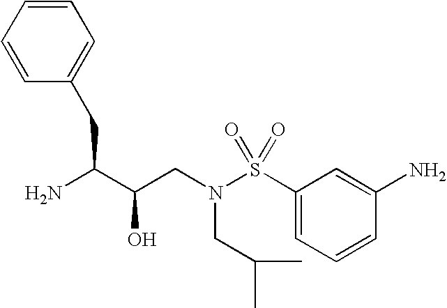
C1=CC(CC(N)C(CN(S(C2=CC=CC(N)=C2)(=O)=O)CC(C)C)O)=CC=C1
